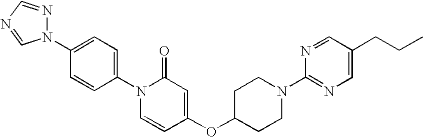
N1(C2=CC=C(N3C=CC(OC4CCN(C5=NC=C(CCC)C=N5)CC4)=CC3=O)C=C2)N=CN=C1
